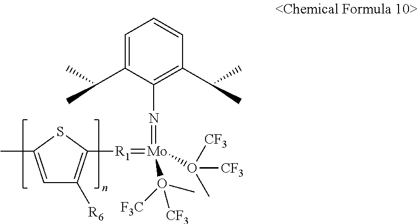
C1=C(C)SC([R1]=[Mo](=NC2=C(C(C)C)C=CC=C2C(C)C)(O([F3C])(C)[CF3])O([CF3])(C)[CF3])=C1[R6]
